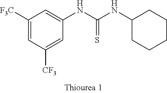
C1([F3C])=CC([CF3])=CC(NC(NC2CCCCC2)=S)=C1
